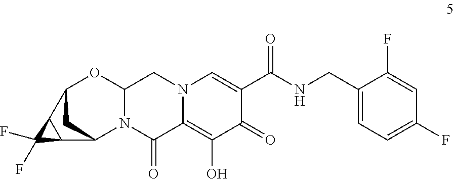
C12CC(N3C(O1)CN1C(=C(O)C(=O)C(C(NCC4=CC=C(F)C=C4F)=O)=C1)C3=O)C1C2C1(F)F
